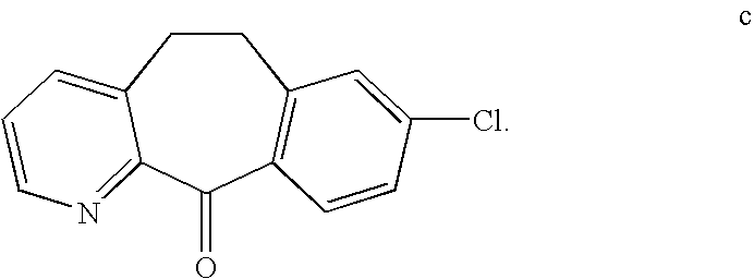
C1CC2=CC=CN=C2C(=O)C2=C1C=C(Cl)C=C2
